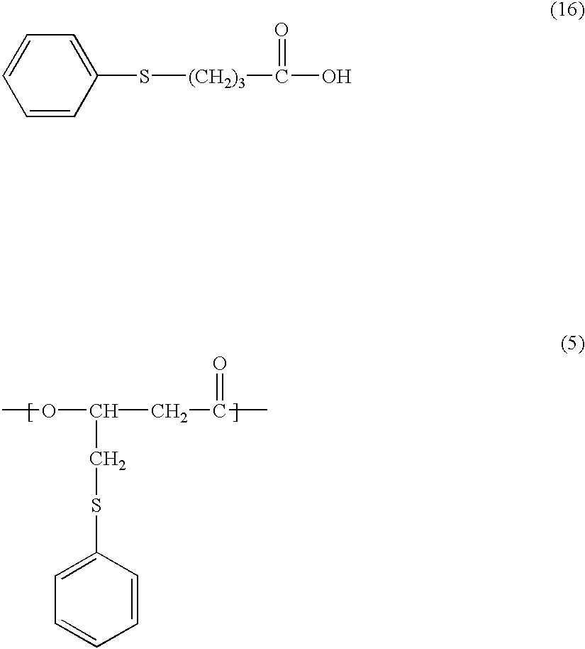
COC(CC(C)=O)CSC1=CC=CC=C1.C1=CC=CC(S[(CH2)3]C(=O)O)=C1
